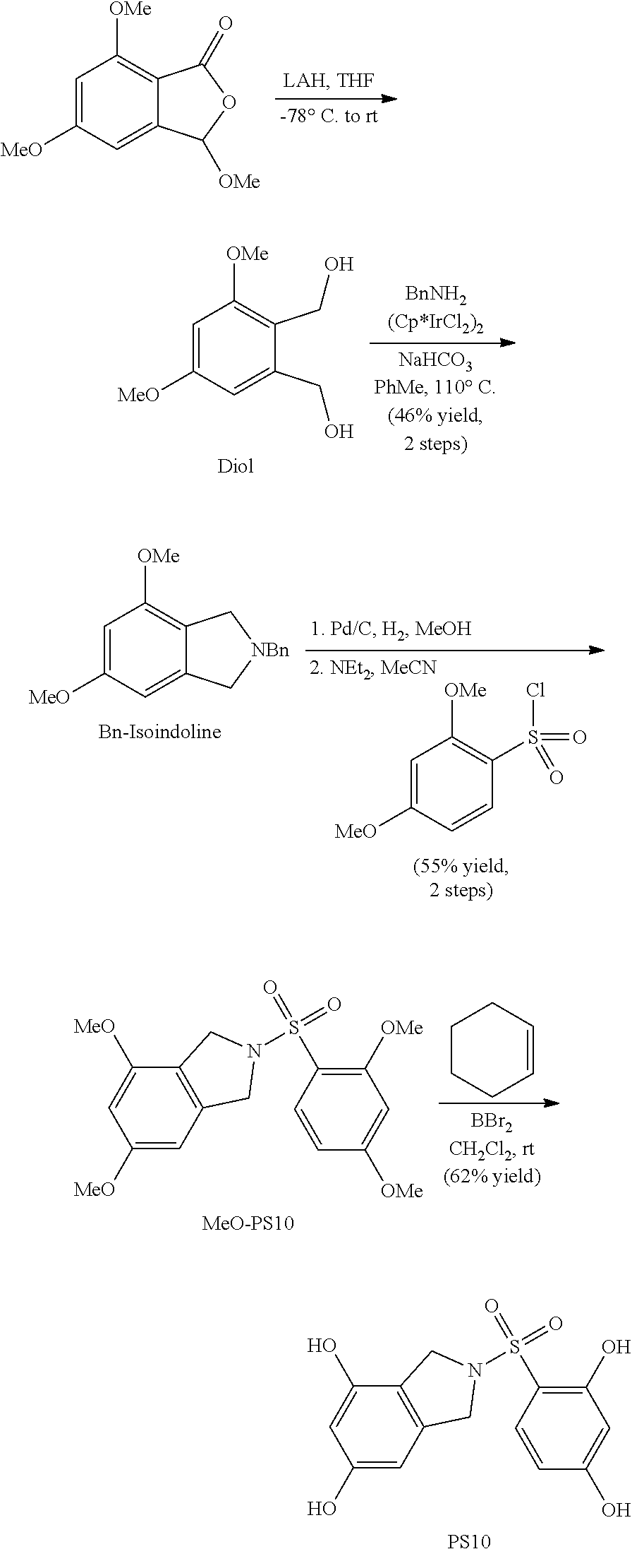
C1=C([MeO])C=C2C(=C1[OMe])C(=O)OC2[OMe].C1=C([MeO])C=C(CO)C(CO)=C1[OMe].C12=C(C=C(O)C=C1O)CN(S(=O)(=O)C1=C(O)C=C(O)C=C1)C2.[PS10].C1=C([MeO])C=C2C(=C1[OMe])C[NBn]C2.C1=C([MeO])C=CC(S(=O)(Cl)=O)=C1[OMe].C12=C(C=C([MeO])C=C1[MeO])CN(S(=O)(=O)C1=C([OMe])C=C([OMe])C=C1)C2.C1CCC=CC1
